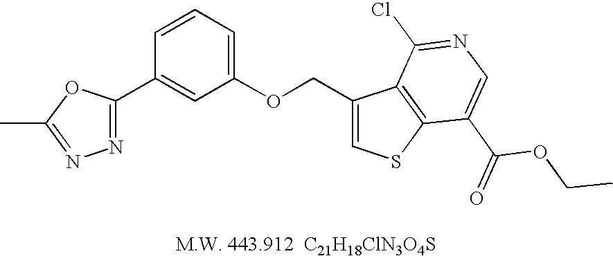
N1=C(C2=CC(OCC3=CSC4=C3C(Cl)=NC=C4C(OCC)=O)=CC=C2)OC(C)=N1
